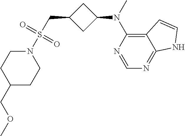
N1(S(CC2CC(N(C3=C4C(=NC=N3)NC=C4)C)C2)(=O)=O)CCC(COC)CC1
